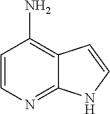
C12=NC=CC(N)=C1C=CN2
